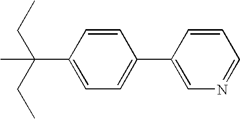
C1(C2=CC=C(C(C)(CC)CC)C=C2)=CN=CC=C1
